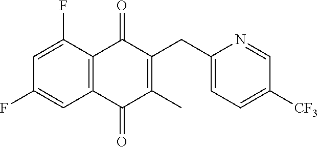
C1=C(F)C=C(F)C2=C1C(=O)C(C)=C(CC1=CC=C([CF3])C=N1)C2=O
